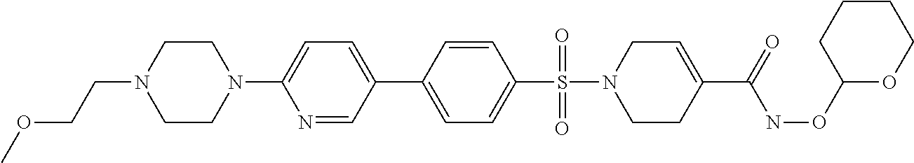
C1CN(C2=CC=C(C3=CC=C(S(=O)(=O)N4CCC(C(NOC5OCCCC5)=O)=CC4)C=C3)C=N2)CCN1CCOC
